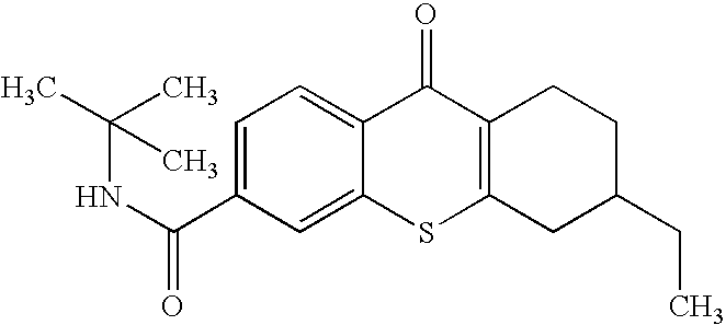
N(C(C1=CC=C2C(=C1)SC1=C(C2=O)CCC(CC)C1)=O)C(C)(C)C
